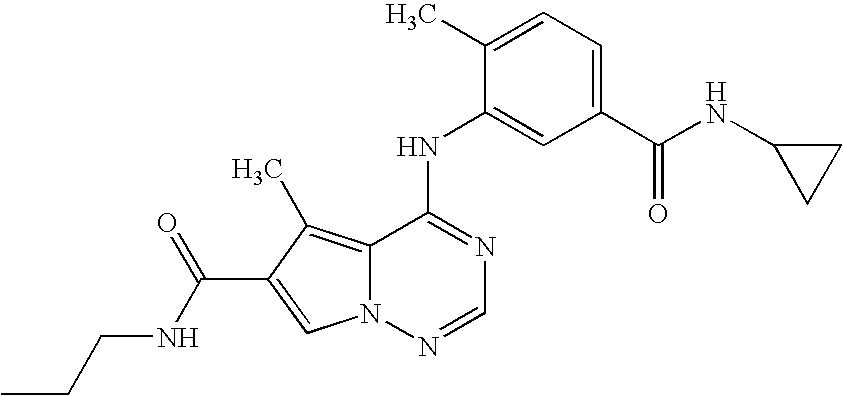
N1=C(NC2=CC(C(NC3CC3)=O)=CC=C2C)C2=C(C)C(C(NCCC)=O)=CN2N=C1
